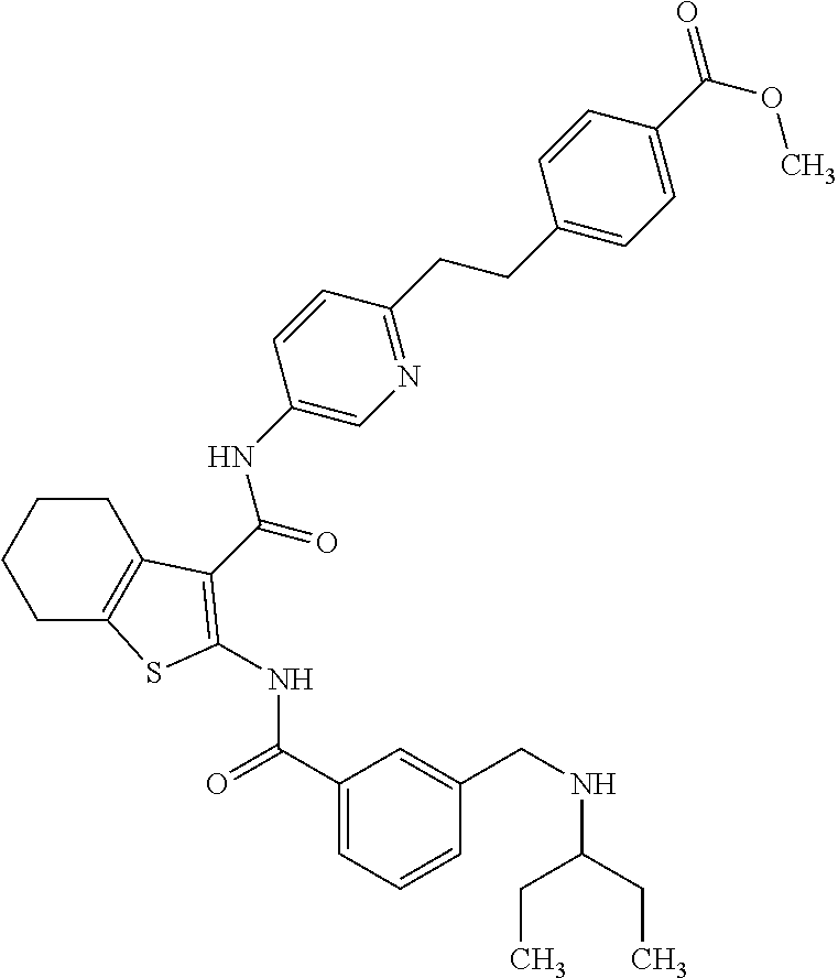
C1(C(=O)NC2=C(C(=O)NC3=CN=C(CCC4=CC=C(C(=O)OC)C=C4)C=C3)C3=C(CCCC3)S2)=CC=CC(CNC(CC)CC)=C1
